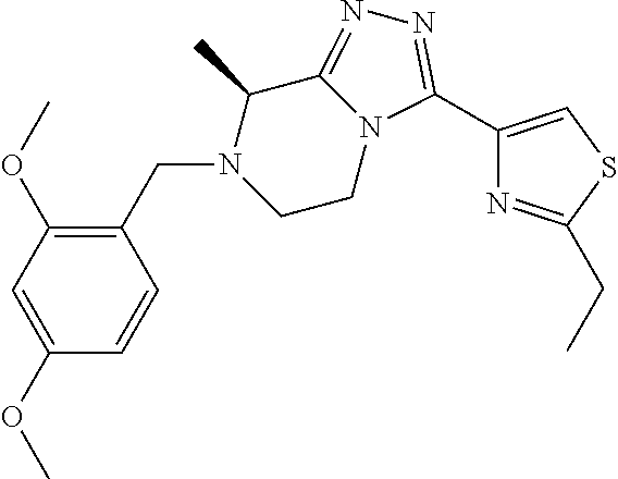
C1(C)C2=NN=C(C3=CSC(CC)=N3)N2CCN1CC1=C(OC)C=C(OC)C=C1
